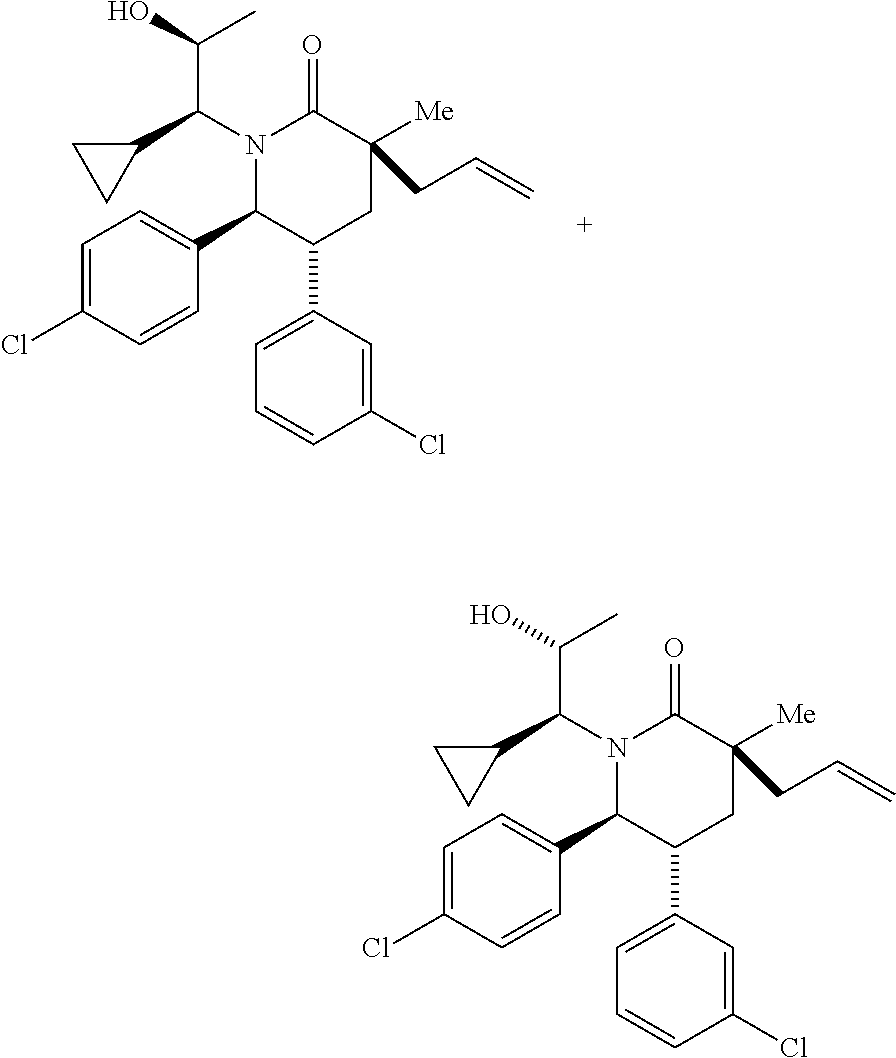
N1(C(C2CC2)C(O)C)C(C2=CC=C(Cl)C=C2)C(C2=CC=CC(Cl)=C2)CC([Me])(CC=C)C1=O.N1(C(C2CC2)C(O)C)C(C2=CC=C(Cl)C=C2)C(C2=CC=CC(Cl)=C2)CC([Me])(CC=C)C1=O
